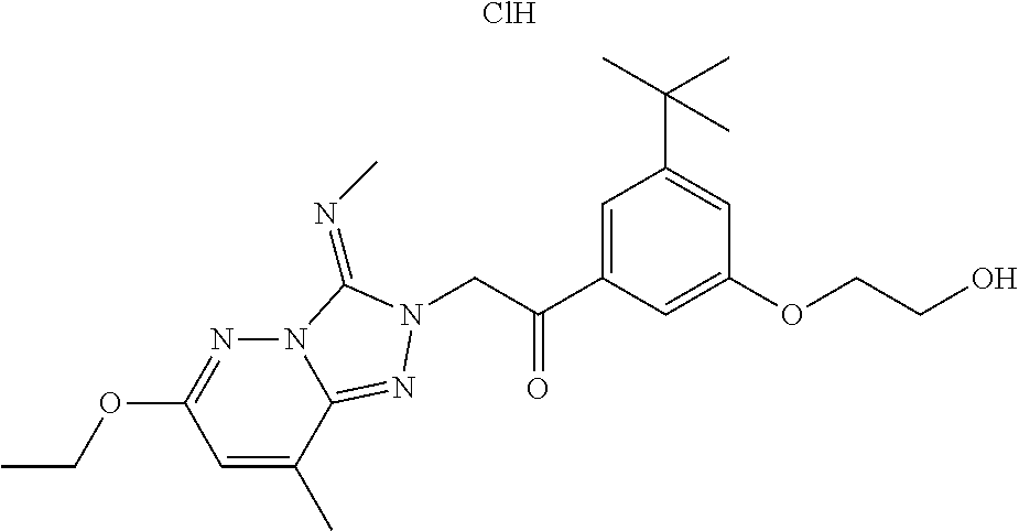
O(C1=NN2C(=NN(CC(C3=CC(C(C)(C)C)=CC(OCCO)=C3)=O)C2=NC)C(C)=C1)CC.Cl
